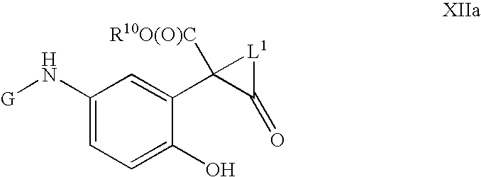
C1(N[G])=CC=C(O)C(C2([R10O(O)C])C(=O)[L1]2)=C1
